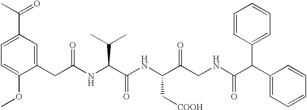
C1=C(OC)C(CC(NC(C(NC(C(CNC(=O)C(C2=CC=CC=C2)C2=CC=CC=C2)=O)C[COOH])=O)C(C)C)=O)=CC(C(C)=O)=C1
